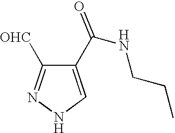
C1(C(NCCC)=O)=CNN=C1[OHC]
